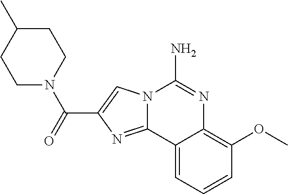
N12C(=NC(C(=O)N3CCC(C)CC3)=C1)C1=CC=CC(OC)=C1N=C2N
